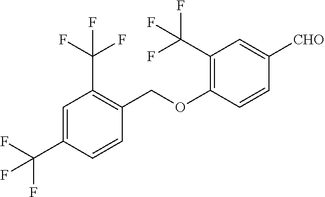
C1=C(C(F)(F)F)C=CC(COC2=C(C(F)(F)F)C=C([CHO])C=C2)=C1C(F)(F)F
